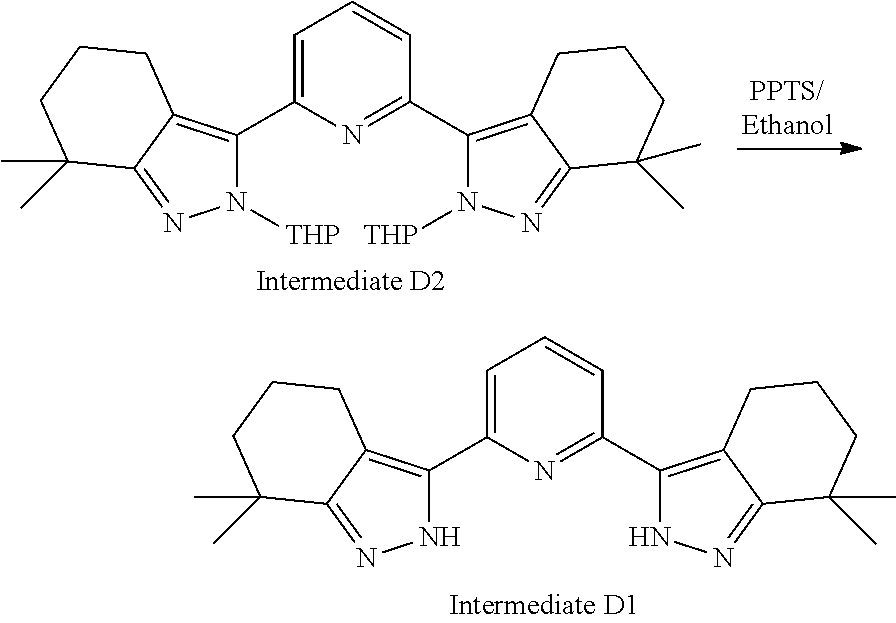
C1=C(C2=C3C(=NN2[THP])C(C)(C)CCC3)N=C(C2=C3C(=NN2[THP])C(C)(C)CCC3)C=C1.C1=C(C2=C3C(=NN2)C(C)(C)CCC3)N=C(C2=C3C(=NN2)C(C)(C)CCC3)C=C1
